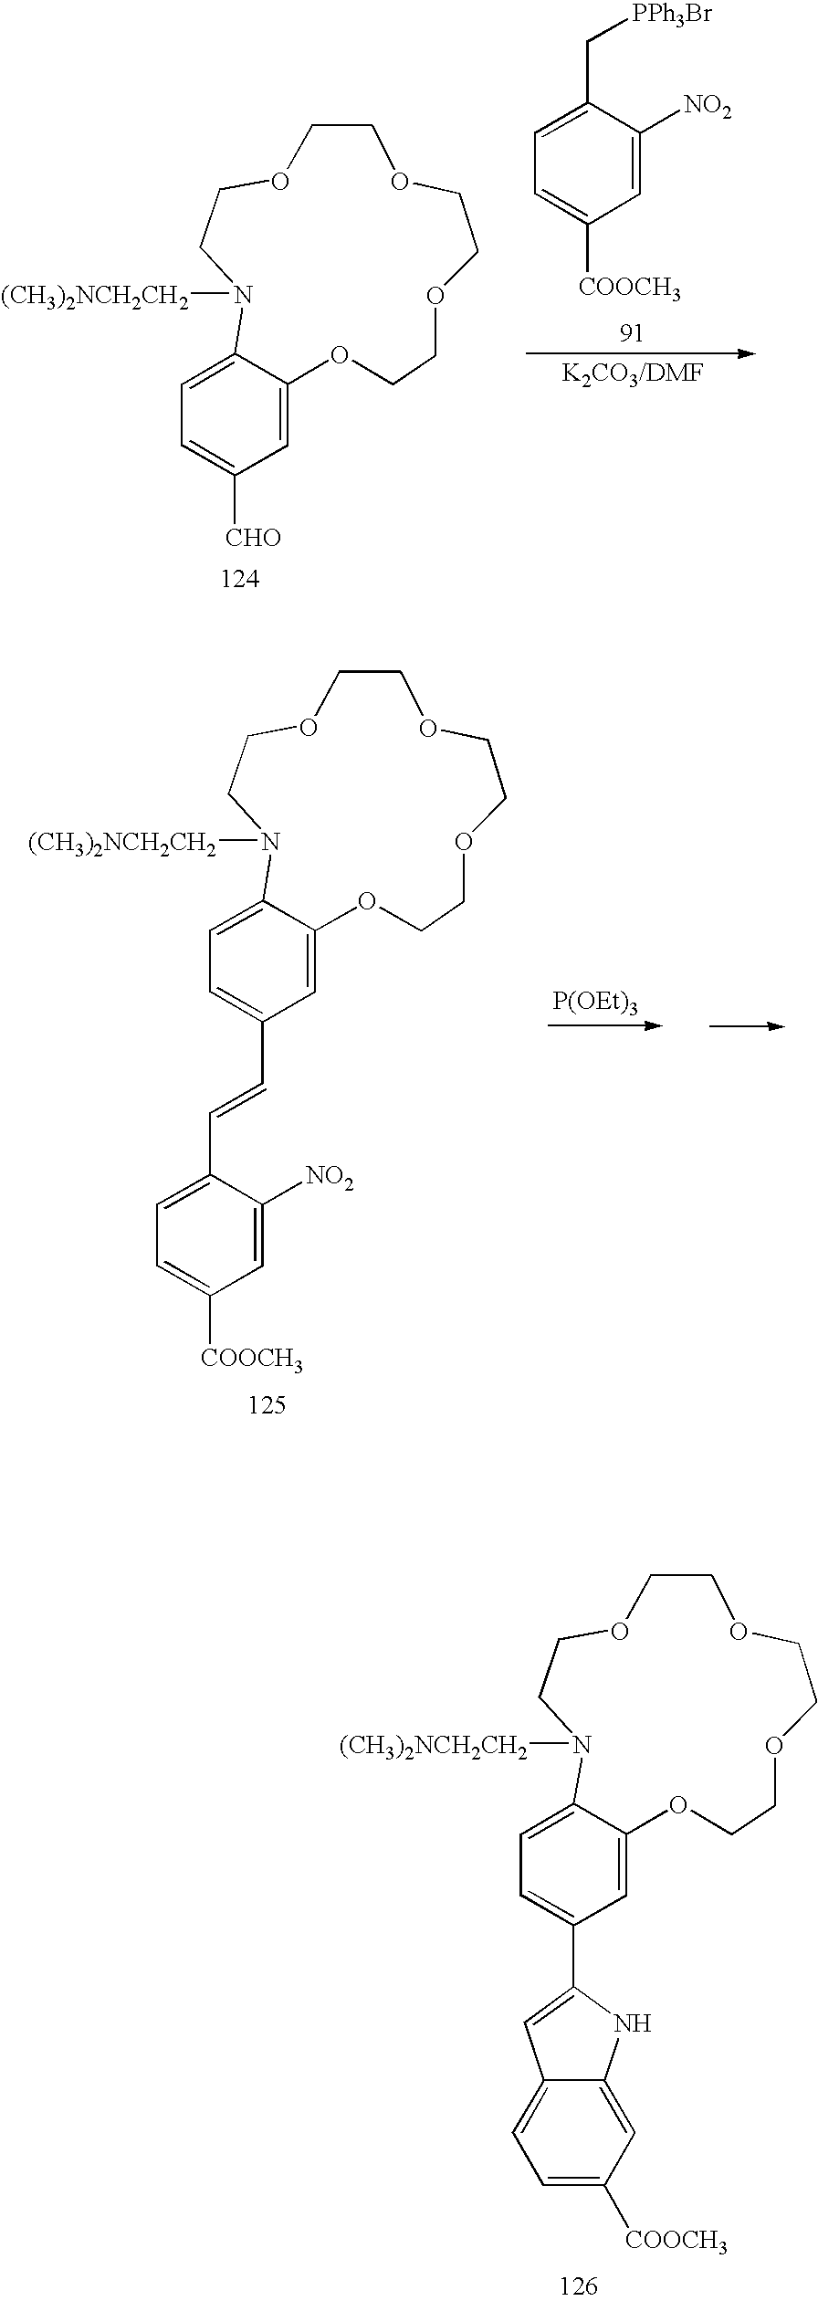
C1=C([COOCH3])C=C([NO2])C(C[PPh3Br])=C1.[K2CO3/DMF].C1=C([CHO])C=C2C(=C1)N([(CH3)2NCH2CH2])CCOCCOCCOCCO2.[P(OEt)3].C1=C(C=CC2=CC=C([COOCH3])C=C2[NO2])C=C2C(=C1)N([(CH3)2NCH2CH2])CCOCCOCCOCCO2.C1=C(C2=CC3=CC=C([COOCH3])C=C3N2)C=C2C(=C1)N([(CH3)2NCH2CH2])CCOCCOCCOCCO2
